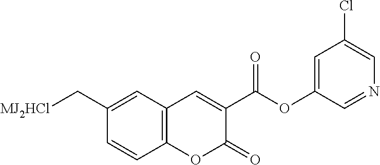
C1(C[MJ2HCl])=CC2=C(C=C1)OC(=O)C(C(OC1=CC(Cl)=CN=C1)=O)=C2
